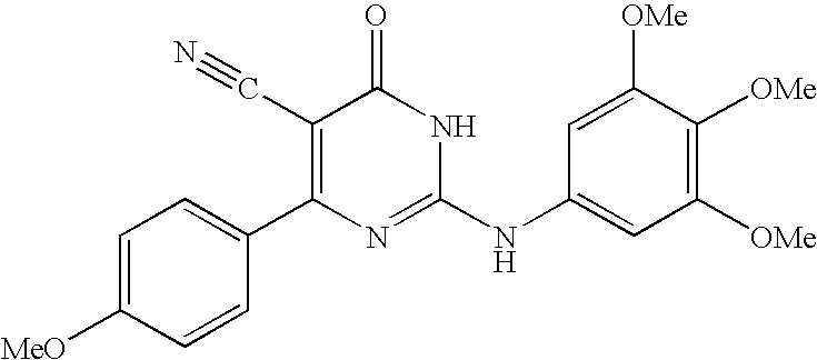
C1=CC(C2=C(C#N)C(=O)NC(NC3=CC([OMe])=C([OMe])C([OMe])=C3)=N2)=CC=C1[MeO]
